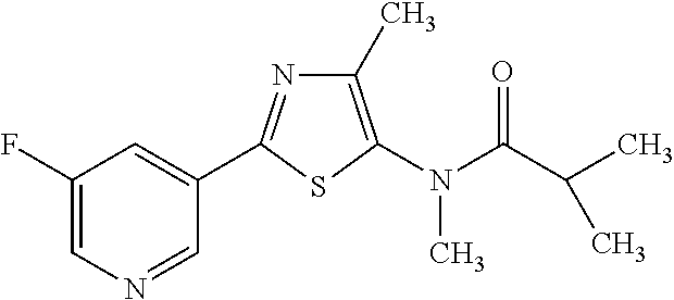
C1=C(F)C=C(C2=NC(C)=C(N(C(C(C)C)=O)C)S2)C=N1
